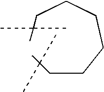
C(CCCCCC(C)(C)C)C(C)(C)C
